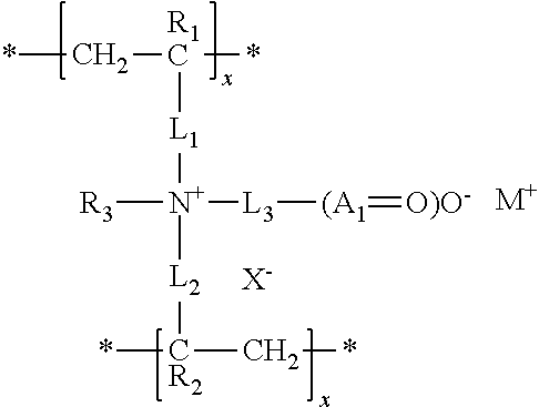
*C[R1C](*)[L1][N+]([R3])([L3][(A1]=[O)O-])[L2][CR2](*)C*.[M+].[X-]
